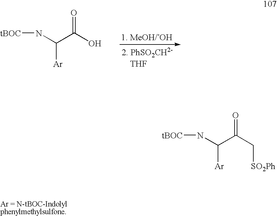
O=C(O)C(N[tBOC])[Ar].O=C(C[SO2Ph])C(N[tBOC])[Ar]
